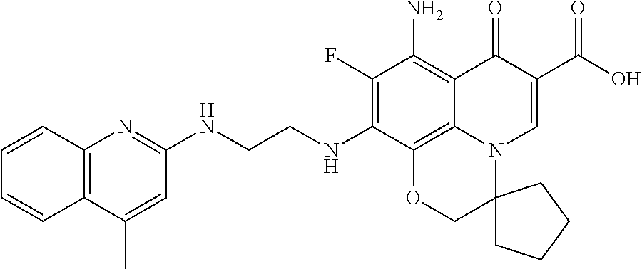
C1(F)=C(NCCNC2=NC3=C(C(C)=C2)C=CC=C3)C2=C3C(=C1N)C(=O)C(C(=O)O)=CN3C1(CO2)CCCC1
